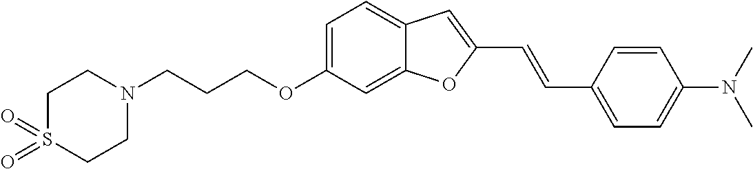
C1=C(OCCCN2CCS(=O)(=O)CC2)C=C2C(=C1)C=C(C=CC1=CC=C(N(C)C)C=C1)O2
